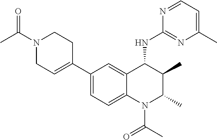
C1(C2=CC=C3C(=C2)C(NC2=NC(C)=CC=N2)C(C)C(C)N3C(C)=O)=CCN(C(C)=O)CC1
